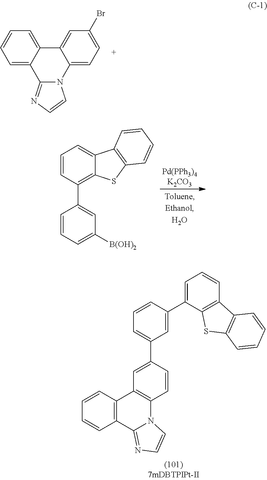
C1=CC=C2C(=C1)C1=CC(Br)=CC=C1N1C2=NC=C1.C1=CC(C2=CC([B(OH)2])=CC=C2)=C2C(=C1)C1=C(S2)C=CC=C1.C1=CC(C2=CC=CC3=C2SC2=C3C=CC=C2)=CC(C2=CC3=C(C=C2)N2C(=NC=C2)C2=C3C=CC=C2)=C1
